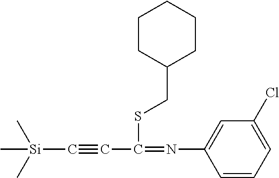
C[Si](C)(C)C#CC(SCC1CCCCC1)=NC1=CC(Cl)=CC=C1
